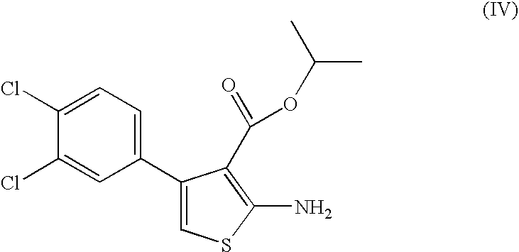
C1(C2=CSC(N)=C2C(=O)OC(C)C)=CC=C(Cl)C(Cl)=C1
